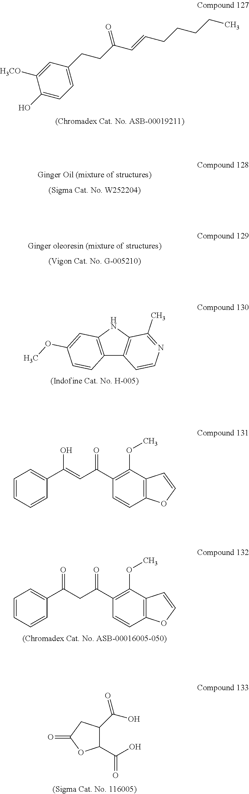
C1(O)=CC=C(CCC(C=CCCCCC)=O)C=C1[H3CO].C12=C(NC3=C1C=CN=C3C)C=C(OC)C=C2.C1=CC=CC(C(=O)CC(C2=C(OC)C3=C(C=C2)OC=C3)=O)=C1.C1(C(O)=O)C(C(=O)O)CC(=O)O1.C1=CC=CC(C(O)=CC(C2=C(OC)C3=C(C=C2)OC=C3)=O)=C1
